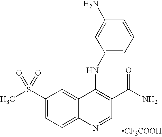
[CF3COOH].C1(S(C)(=O)=O)=CC=C2C(=C1)C(NC1=CC=CC(N)=C1)=C(C(N)=O)C=N2
